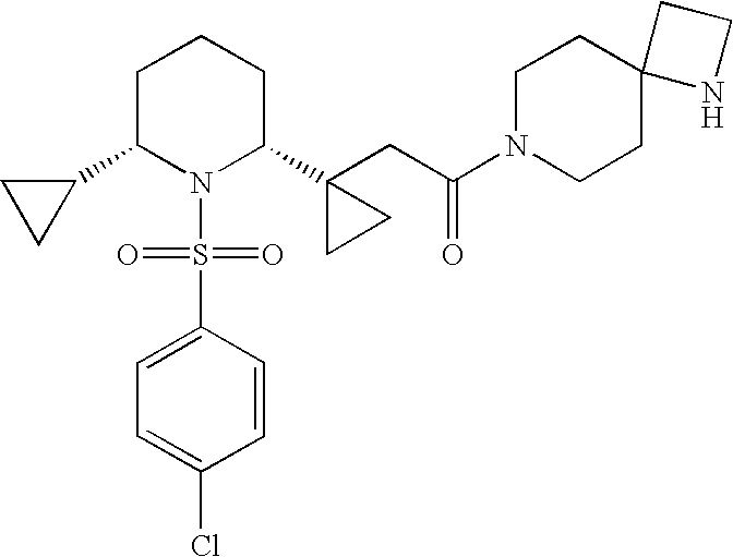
C1C(C2CC2)N(S(=O)(=O)C2=CC=C(Cl)C=C2)C(C2(CC(=O)N3CCC4(CC3)NCC4)CC2)CC1
